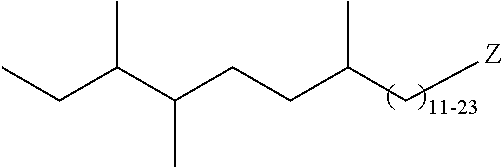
C(C(C[Z])C)CC(C(CC)C)C
